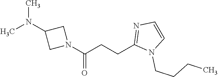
CN(C1CN(C(CCC2=NC=CN2CCCC)=O)C1)C
